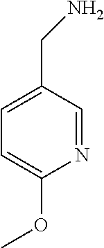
N1=CC(CN)=CC=C1OC
